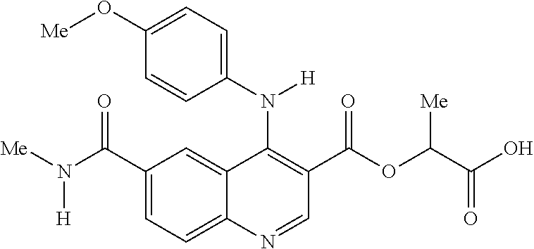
C1(N([H])C2=C(C(OC(C(O)=O)[Me])=O)C=NC3=CC=C(C(N([Me])[H])=O)C=C23)=CC=C(O[Me])C=C1
